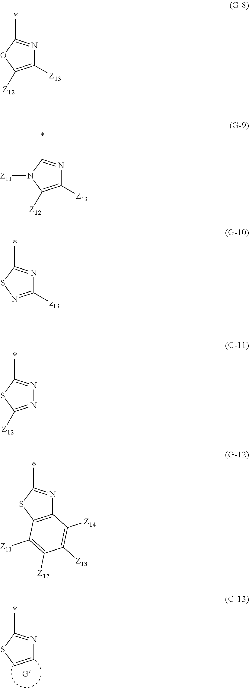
C1=CSC(C)=N1.C1([Z13])=C([Z12])N([Z11])C(C)=N1.C1([z13])=NSC(C)=N1.N1=C([Z12])SC(C)=N1.C12=C(SC(C)=N1)C([Z11])=C([Z12])C([Z13])=C2[Z14].C1([Z13])=C([Z12])OC(C)=N1
